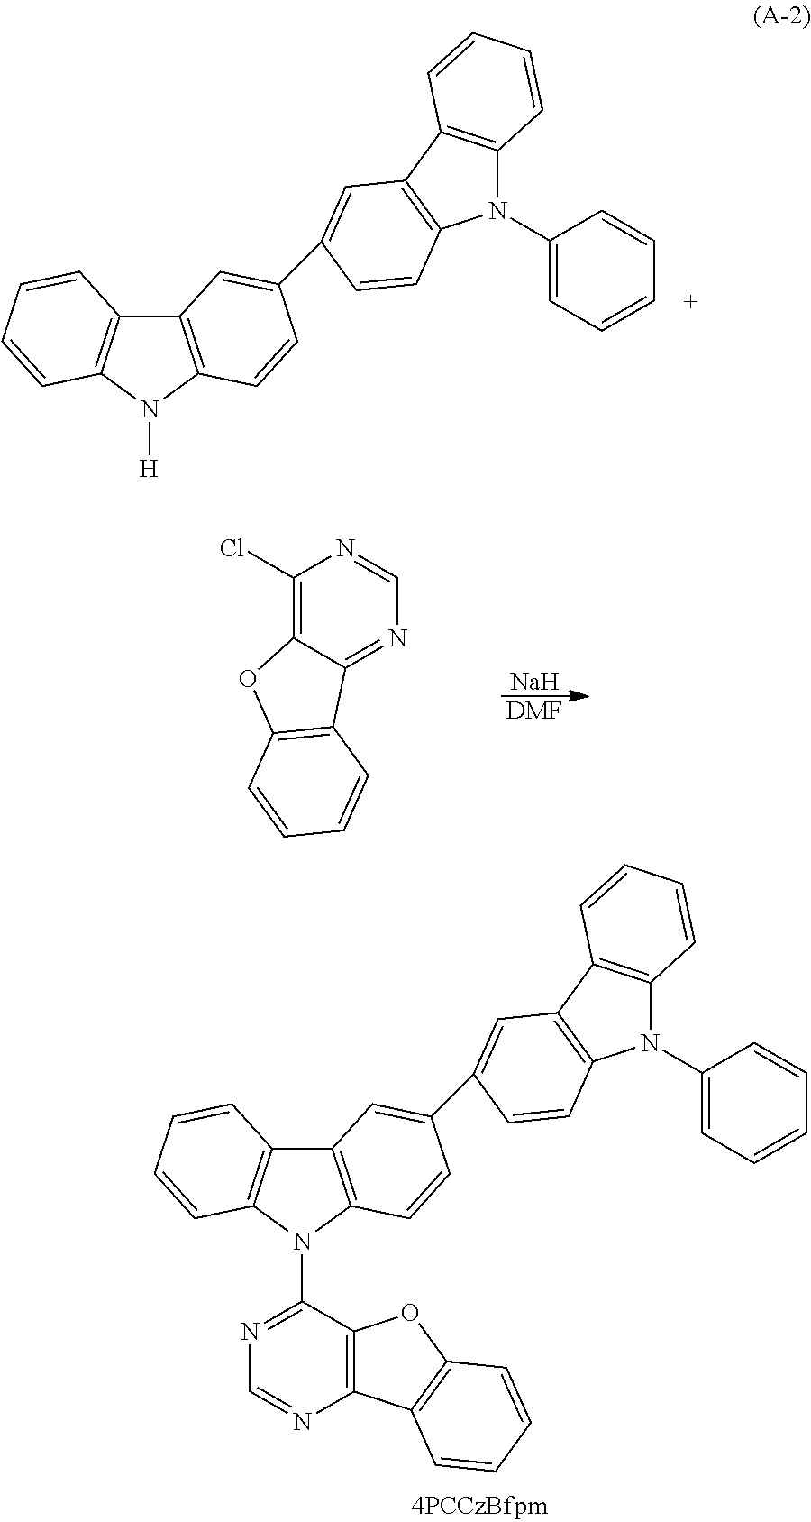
C12=C(N([H])C3=C1C=CC=C3)C=CC(C1=CC3=C(C=C1)N(C1=CC=CC=C1)C1=C3C=CC=C1)=C2.C1(Cl)=C2C(=NC=N1)C1=C(O2)C=CC=C1.[Na].[DMF].C12=C(N(C3=NC=NC4=C3OC3=C4C=CC=C3)C3=C1C=CC=C3)C=CC(C1=CC3=C(C=C1)N(C1=CC=CC=C1)C1=C3C=CC=C1)=C2
